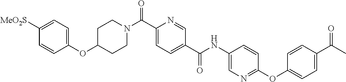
C1CN(C(C2=CC=C(C(=O)NC3=CN=C(OC4=CC=C(C(=O)C)C=C4)C=C3)C=N2)=O)CCC1OC1=CC=C([MeO2S])C=C1
